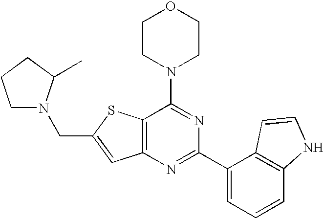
C12=C(N=C(C3=CC=CC4=C3C=CN4)N=C1N1CCOCC1)C=C(CN1CCCC1C)S2
